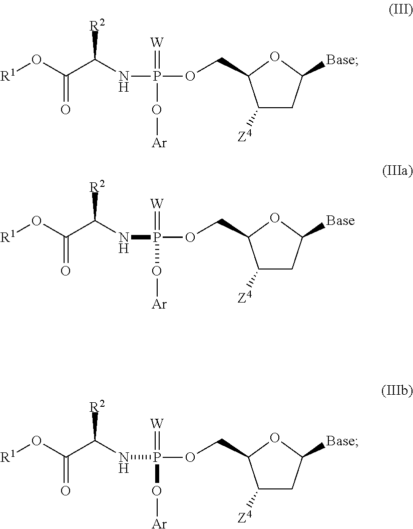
C1([Z4])CC([Base])OC1COP(=[W])(NC(C(=O)O[R1])[R2])O[Ar].C1([Z4])CC([Base])OC1COP(=[W])(NC(C(=O)O[R1])[R2])O[Ar].C1([Z4])CC([Base])OC1COP(=[W])(NC(C(=O)O[R1])[R2])O[Ar]
